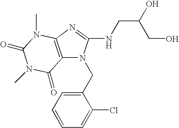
C12=C(N=C(NCC(O)CO)N1CC1=CC=CC=C1Cl)N(C)C(=O)N(C)C2=O
